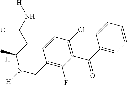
C1=CC=CC(C(=O)C2=C(Cl)C=CC(CN(C(C)CC(N[H])=O)[H])=C2F)=C1.[H]
